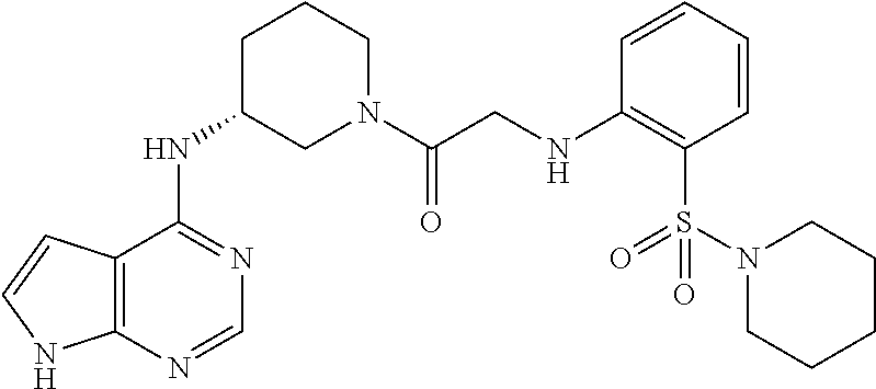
C12=C(N=CN=C1NC1CN(C(CNC3=C(S(=O)(N4CCCCC4)=O)C=CC=C3)=O)CCC1)NC=C2
